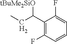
C1(C(CC)[tBuMe2SiO])=C(F)C=CC=C1F
